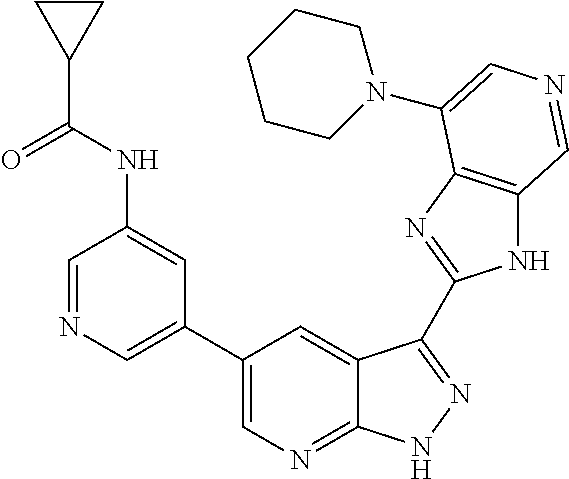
C1(C2=CN=CC(NC(C3CC3)=O)=C2)=CN=C2C(=C1)C(C1=NC3=C(N1)C=NC=C3N1CCCCC1)=NN2
